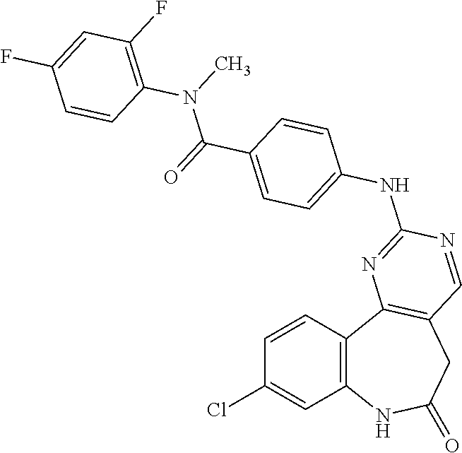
C1=CC2=C(C=C1Cl)NC(=O)CC1=C2N=C(NC2=CC=C(C(=O)N(C)C3=C(F)C=C(F)C=C3)C=C2)N=C1
